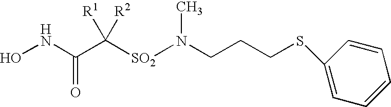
N(CCCSC1=CC=CC=C1)([SO2]C(C(NO)=O)([R1])[R2])C
